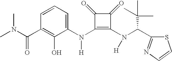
C(C1=C(O)C(N(C2=C(N(C(C3=NC=CS3)C(C)(C)C)[H])C(=O)C2=O)[H])=CC=C1)(=O)N(C)C
